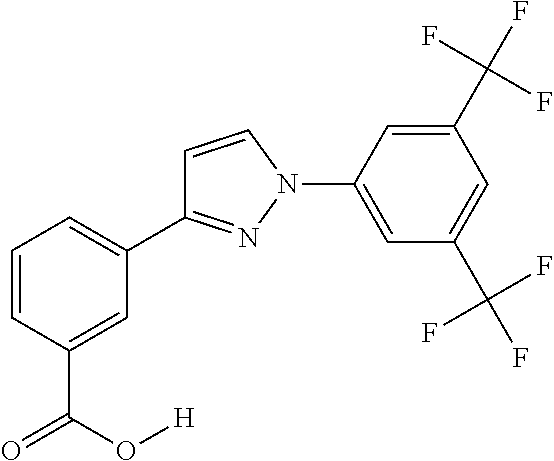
C1=CC(C(O[H])=O)=CC(C2=NN(C3=CC(C(F)(F)F)=CC(C(F)(F)F)=C3)C=C2)=C1
